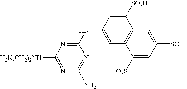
C1([SO3H])=CC(NC2=NC([H2N(CH2)2NH])=NC(N)=N2)=CC2=C1C=C([SO3H])C=C2[HO3S]
